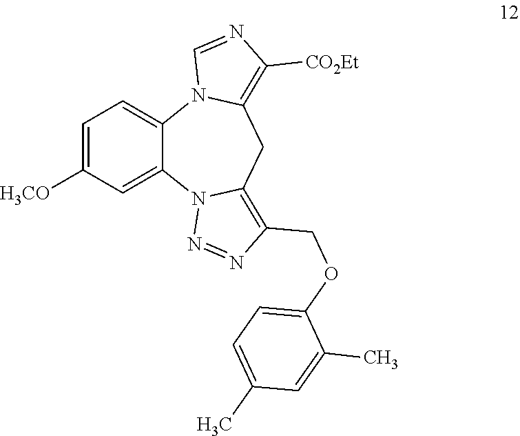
C1=C([H3CO])C=C2C(=C1)N1C(=C([CO2Et])N=C1)CC1=C(COC3=CC=C(C)C=C3C)N=NN21
